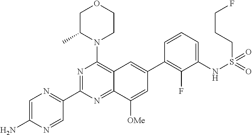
C1=C(N)N=CC(C2=NC(N3CCOCC3C)=C3C(=N2)C([OMe])=CC(C2=C(F)C(NS(=O)(=O)CCCF)=CC=C2)=C3)=N1
